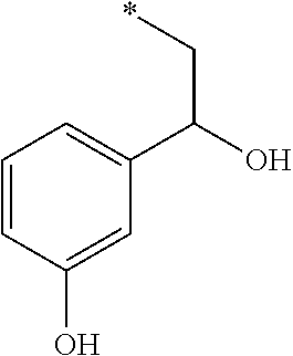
C(C(O)C1=CC=CC(O)=C1)*
